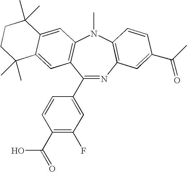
C1(C2=CC(F)=C(C(O)=O)C=C2)=NC2=C(N(C)C3=C1C=C1C(=C3)C(C)(C)CCC1(C)C)C=CC(C(C)=O)=C2
